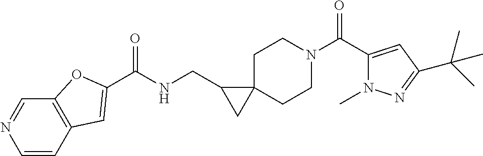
C1N(C(C2=CC(C(C)(C)C)=NN2C)=O)CCC2(C1)C(CNC(=O)C1=CC3=C(C=NC=C3)O1)C2
